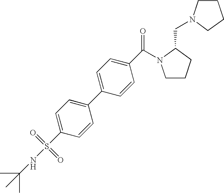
C1CCC(CN2CCCC2)N1C(=O)C1=CC=C(C2=CC=C(S(NC(C)(C)C)(=O)=O)C=C2)C=C1
